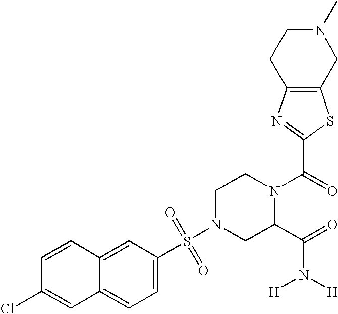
C1=CC2=CC(S(N3CC(C(=O)N([H])[H])N(C(=O)C4=NC5=C(S4)CN(C)CC5)CC3)(=O)=O)=CC=C2C=C1Cl
